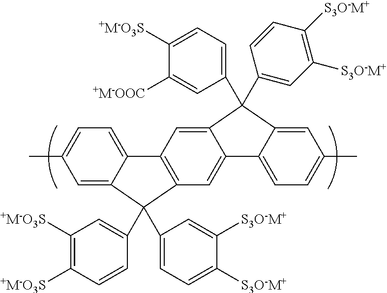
C12=CC=C(C)C=C1C(C1=CC([+M-O3S])=C([+M-O3S])C=C1)(C1=CC=C([S3O-M+])C([S3O-M+])=C1)C1=C2C=C2C(=C1)C1=CC=C(C)C=C1C2(C1=CC([S3O-M+])=C([S3O-M+])C=C1)C1=CC=C([+M-O3S])C([+M-OOC])=C1
